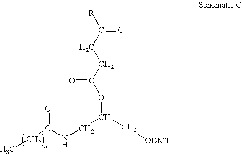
C(C(NCC(C[ODMT])OC(CCC([R])=O)=O)=O)C
